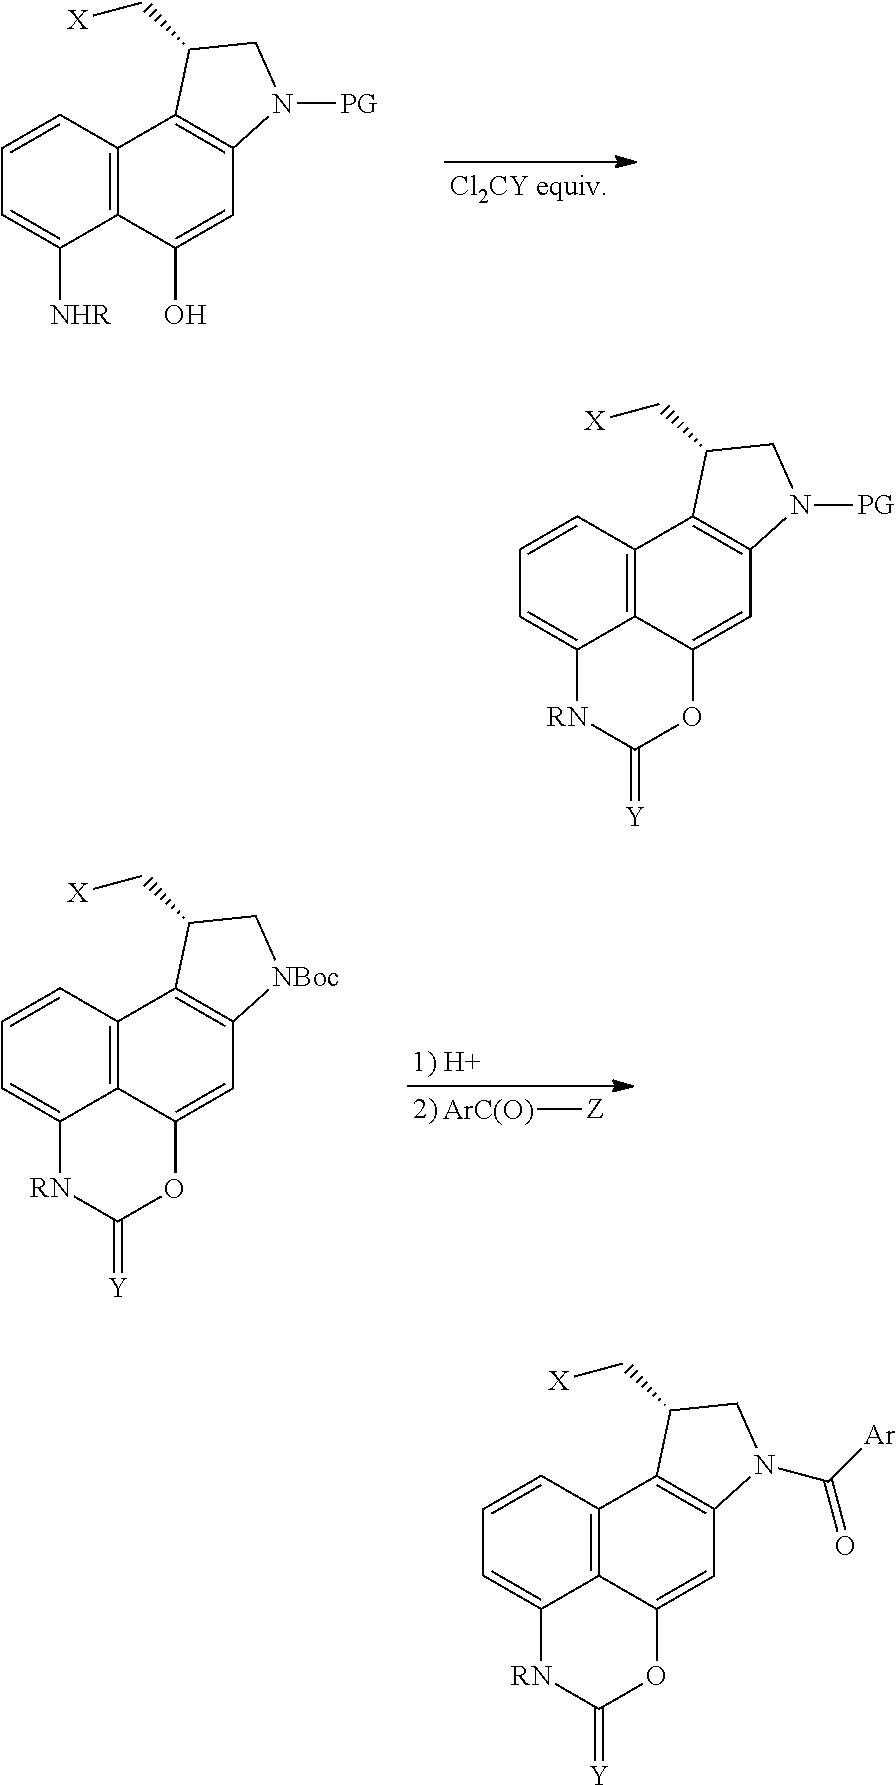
C12=C(C=CC=C1[NHR])C1=C(C=C2O)N([PG])CC1C[X].C12=C3C=CC=C1[RN]C(=[Y])OC2=CC1=C3C(C[X])C[NBoc]1.[ArC(O)][Z].C12=C3C=CC=C1[RN]C(=[Y])OC2=CC1=C3C(C[X])CN1[PG].C12=C3C=CC=C1[RN]C(=[Y])OC2=CC1=C3C(C[X])CN1C([Ar])=O
